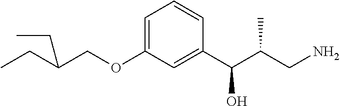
C(COC1=CC=CC(C(C(CN)C)O)=C1)(CC)CC
